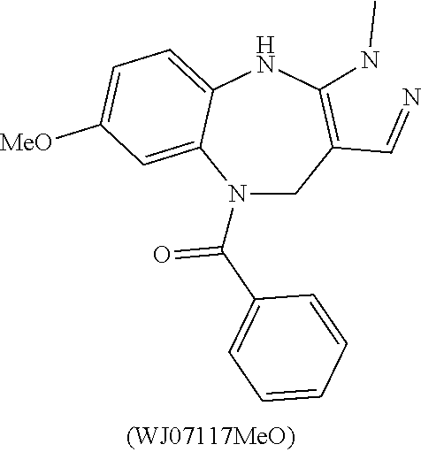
N1(C(=O)C2=CC=CC=C2)CC(C=N)=C(NC)NC2=CC=C([MeO])C=C12
